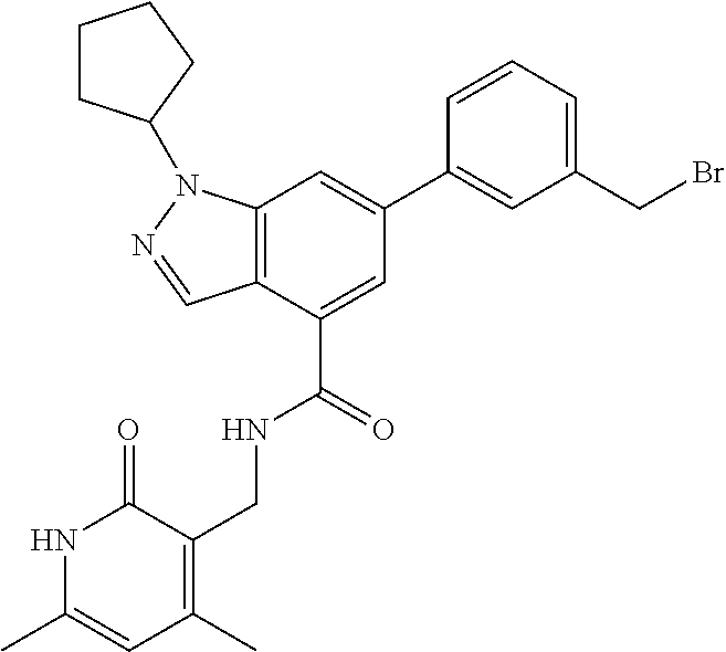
C12=C(C(C(=O)NCC3=C(C)C=C(C)NC3=O)=CC(C3=CC(CBr)=CC=C3)=C1)C=NN2C1CCCC1
